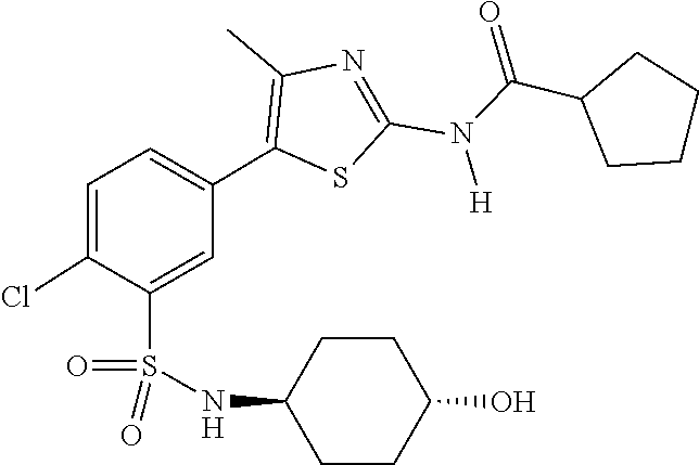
O=C(N(C1=NC(C)=C(C2=CC=C(Cl)C(S(=O)(NC3CCC(O)CC3)=O)=C2)S1)[H])C1CCCC1
